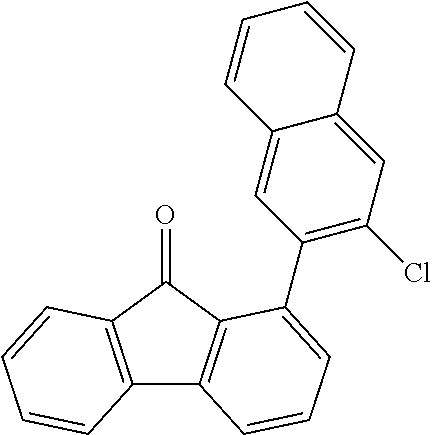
C12=C(C(=O)C3=C1C=CC=C3C1=C(Cl)C=C3C(=C1)C=CC=C3)C=CC=C2
